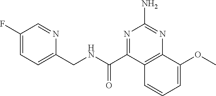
C1(F)=CC=C(CNC(=O)C2=NC(N)=NC3=C2C=CC=C3OC)N=C1
